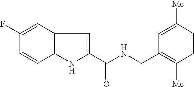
C1(C(NCC2=C([Me])C=CC([Me])=C2)=O)=CC2=C(N1)C=CC(F)=C2
